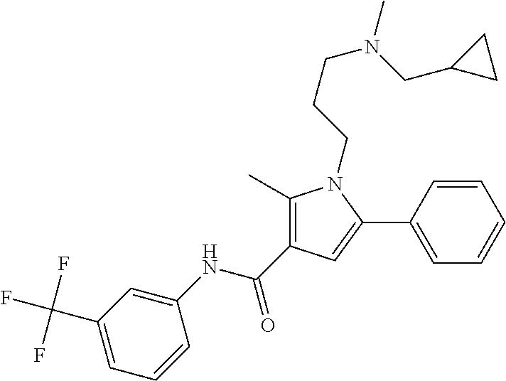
C1(C)=C(C(NC2=CC(C(F)(F)F)=CC=C2)=O)C=C(C2=CC=CC=C2)N1CCCN(CC1CC1)C
